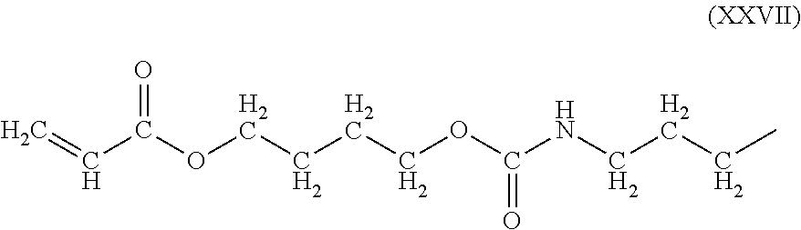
C=CC(OCCCCOC(NCCCC)=O)=O
